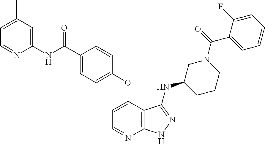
C1=C(C(NC2=CC(C)=CC=N2)=O)C=CC(OC2=CC=NC3=C2C(NC2CCCN(C(=O)C4=CC=CC=C4F)C2)=NN3)=C1
